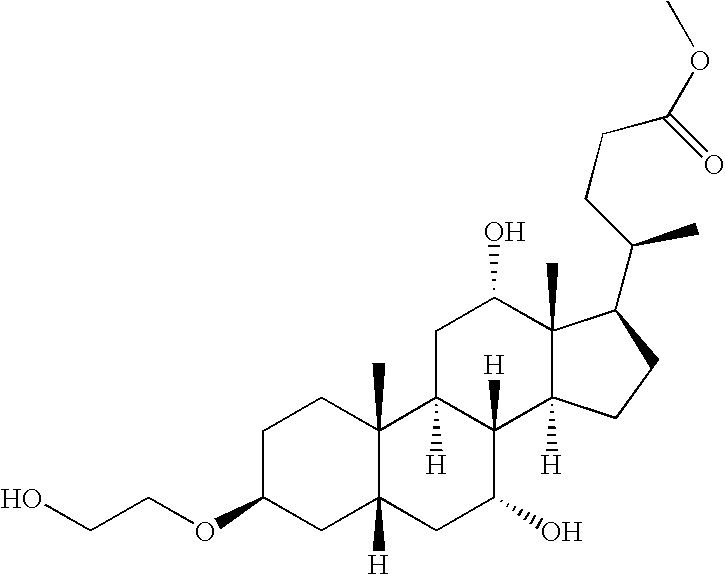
C1C(OCCO)CC2([H])C(C)(C1)C1([H])C([H])(C(O)C2)C2([H])C(C)(C(O)C1)C(C(CCC(=O)OC)C)CC2
